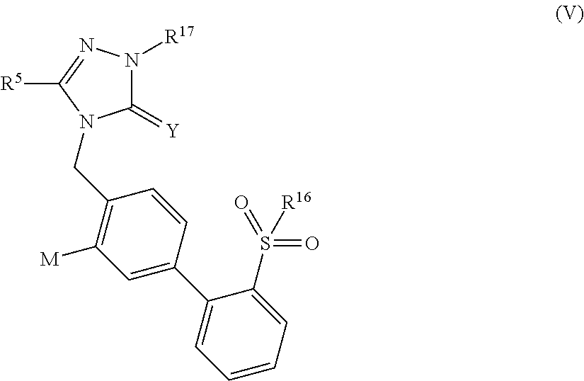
C1(=[Y])N([R17])N=C([R5])N1CC1=C([M])C=C(C2=CC=CC=C2S(=O)(=O)[R16])C=C1
